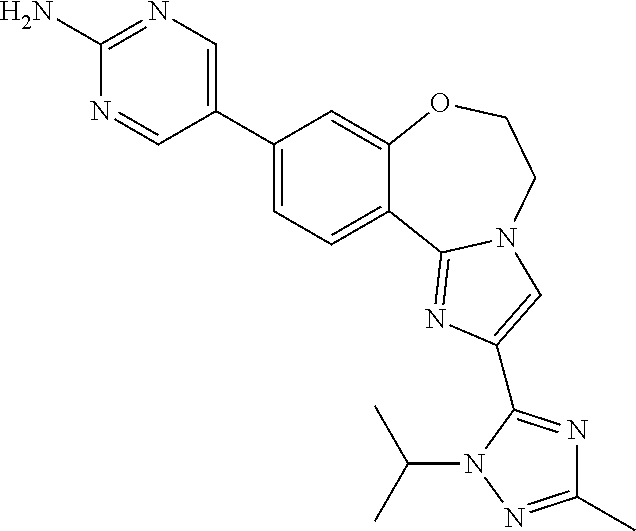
C1(C2=CN=C(N)N=C2)=CC=C2C(=C1)OCCN1C2=NC(C2=NC(C)=NN2C(C)C)=C1
